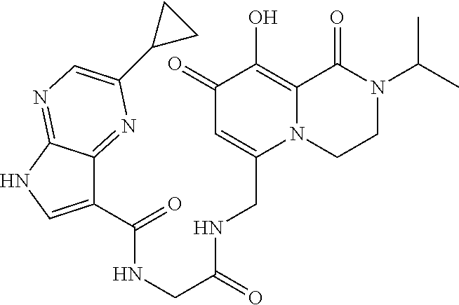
C1(C(=O)NCC(=O)NCC2=CC(=O)C(O)=C3N2CCN(C(C)C)C3=O)=CNC2=NC=C(C3CC3)N=C12
